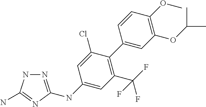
N1=C(NC2=CC(C(F)(F)F)=C(C3=CC(OC(C)C)=C(OC)C=C3)C(Cl)=C2)N=C(N)N1
